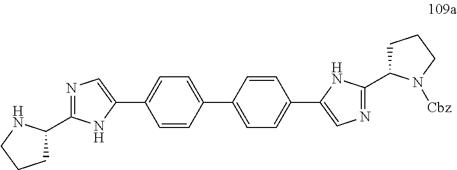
C1C(C2=NC=C(C3=CC=C(C4=CC=C(C5=CN=C(C6CCCN6[Cbz])N5)C=C4)C=C3)N2)NCC1
